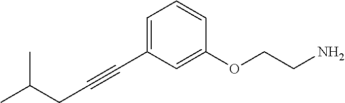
C(C#CC1=CC=CC(OCCN)=C1)C(C)C
